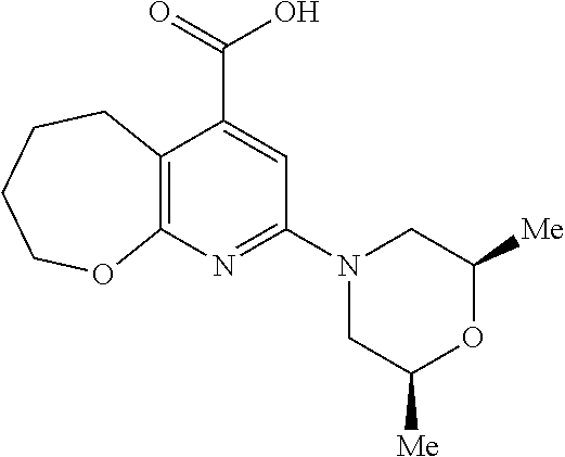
C12=C(N=C(N3CC([Me])OC([Me])C3)C=C1C(=O)O)OCCCC2
